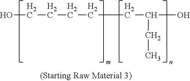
OCCCCCC(CC)O
